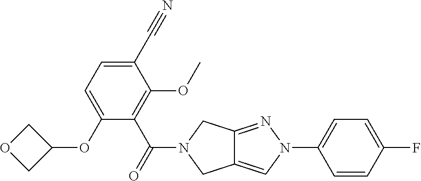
C12=CN(C3=CC=C(F)C=C3)N=C1CN(C(=O)C1=C(OC)C(C#N)=CC=C1OC1COC1)C2
